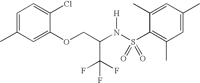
C1=C(C)C=C(OCC(N(S(C2=C(C)C=C(C)C=C2C)(=O)=O)[H])C(F)(F)F)C(Cl)=C1
